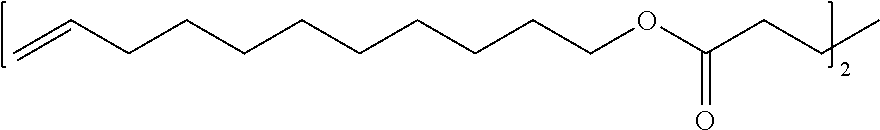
C=CCCCCCCCCCOC(CCC)=O
